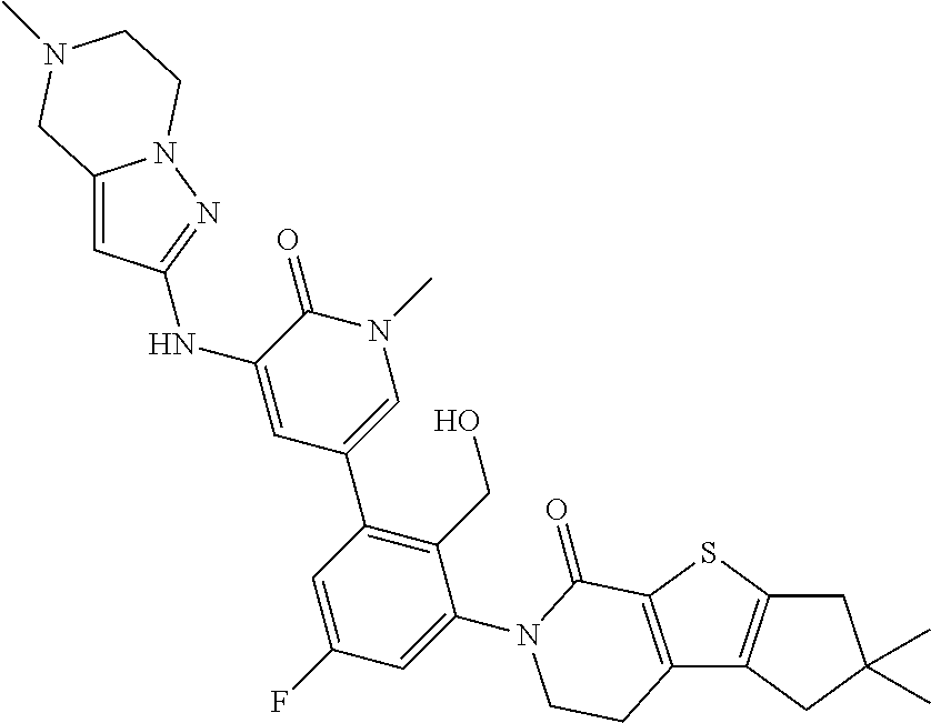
C12=C(SC3=C1CC(C)(C)C3)C(=O)N(C1=CC(F)=CC(C3=CN(C)C(=O)C(NC4=NN5C(=C4)CN(C)CC5)=C3)=C1CO)CC2
